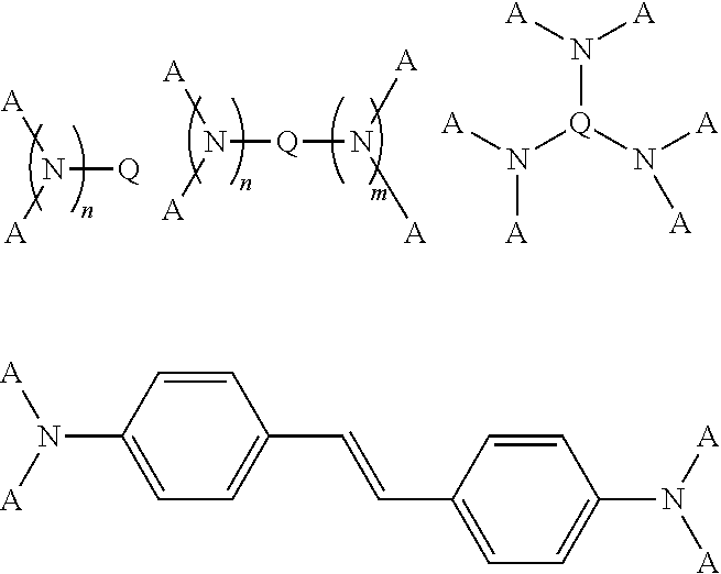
N([Q])([A])[A].N([Q]N([A])[A])([A])[A].[A]N([A])[Q](N([A])[A])N([A])[A].N(C1=CC=C(C=CC2=CC=C(N([A])[A])C=C2)C=C1)([A])[A]
